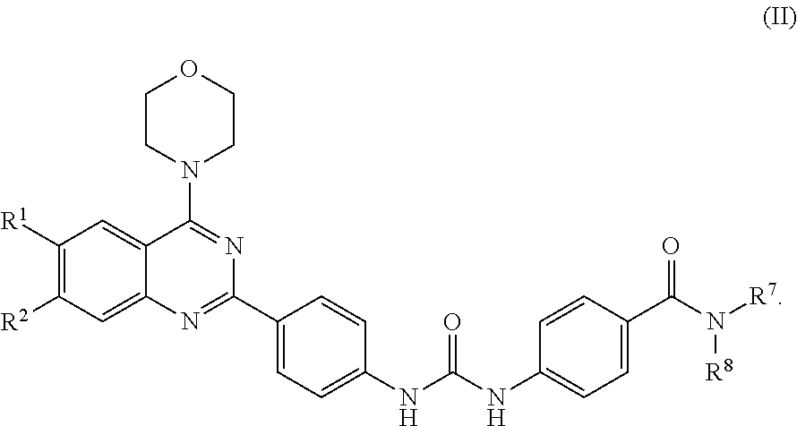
C1([R1])=C([R2])C=C2C(=C1)C(N1CCOCC1)=NC(C1=CC=C(NC(NC3=CC=C(C(N([R8])[R7])=O)C=C3)=O)C=C1)=N2
